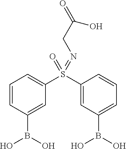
C1=CC(B(O)O)=CC(S(=O)(=NCC(=O)O)C2=CC(B(O)O)=CC=C2)=C1
